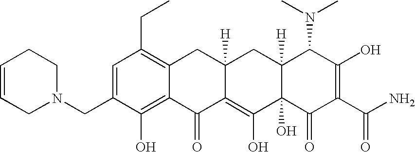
C1(CN2CCC=CC2)=CC(CC)=C2C(=C1O)C(=O)C1=C(O)C3(O)C([H])(CC1([H])C2)C(N(C)C)C(O)=C(C(N)=O)C3=O
